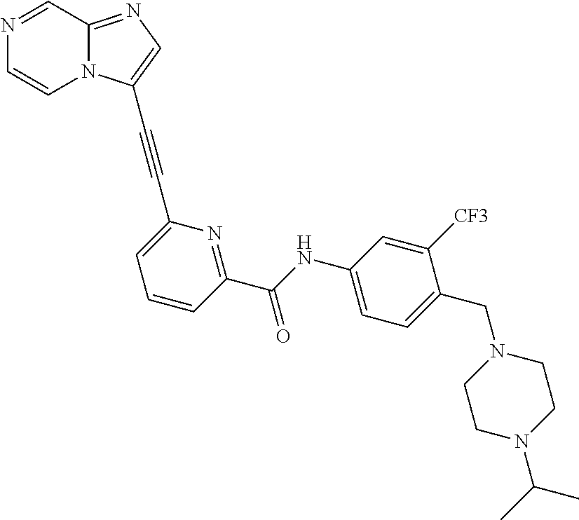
N1=CC2=NC=C(C#CC3=CC=CC(C(NC4=CC=C(CN5CCN(C(C)C)CC5)C([CF3])=C4)=O)=N3)N2C=C1
